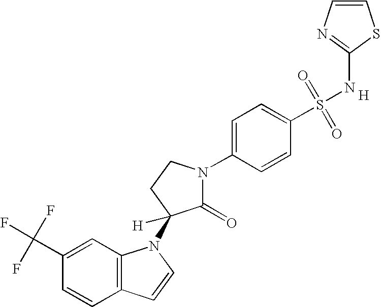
C1(C(F)(F)F)=CC2=C(C=C1)C=CN2C1([H])C(=O)N(C2=CC=C(S(=O)(=O)NC3=NC=CS3)C=C2)CC1.[H]
